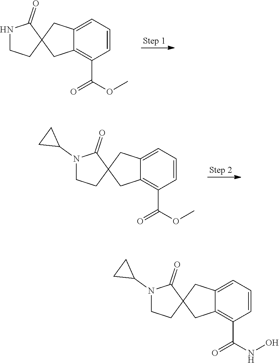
C1=CC=C2C(=C1C(OC)=O)CC1(C2)C(=O)NCC1.C1=CC=C2C(=C1C(OC)=O)CC1(C2)C(=O)N(C2CC2)CC1.C1=CC=C2C(=C1C(NO)=O)CC1(C2)C(=O)N(C2CC2)CC1
